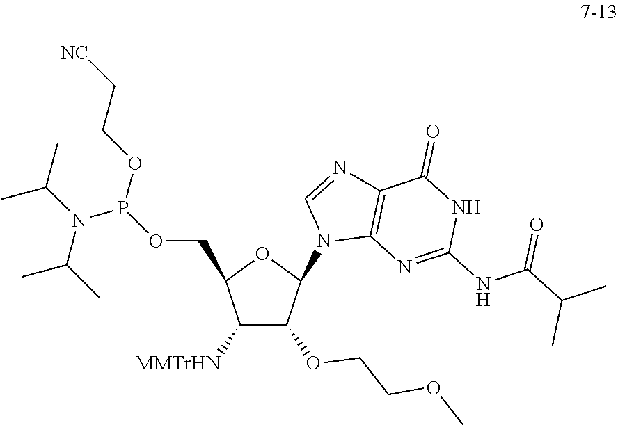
C1([MMTrHN])C(OCCOC)C(N2C3=C(N=C2)C(=O)NC(NC(C(C)C)=O)=N3)OC1COP(N(C(C)C)C(C)C)OCC[NC]
